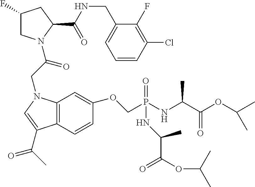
C(NC(C1N(C(CN2C3=C(C=CC(OCP(NC(C(OC(C)C)=O)C)(=O)NC(C)C(OC(C)C)=O)=C3)C(C(C)=O)=C2)=O)CC(F)C1)=O)C1=CC=CC(Cl)=C1F
